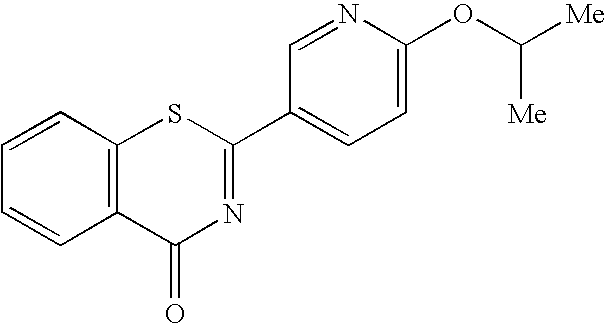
C1=CC2=C(C=C1)SC(C1=CC=C(OC([Me])[Me])N=C1)=NC2=O
